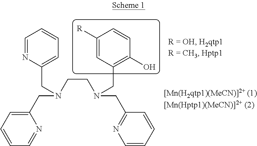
C1=CC=NC(CN(CCN(CC2=NC=CC=C2)CC2=C(O)C=CC([R])=C2)CC2=CC=CC=N2)=C1
